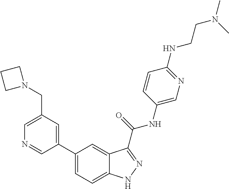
C1(CN2CCC2)=CN=CC(C2=CC=C3C(=C2)C(C(NC2=CN=C(NCCN(C)C)C=C2)=O)=NN3)=C1
